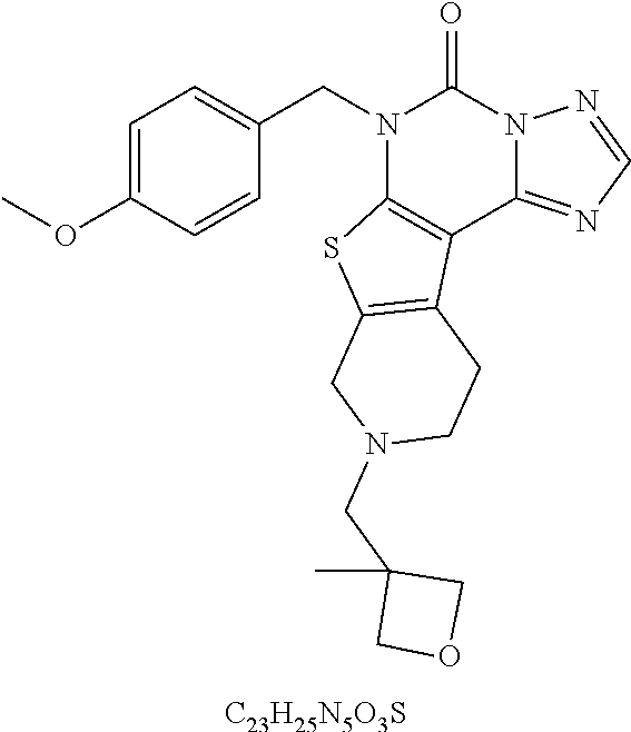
C1=C(OC)C=CC(CN2C3=C(C4=NC=NN4C2=O)C2=C(S3)CN(CC3(C)COC3)CC2)=C1.[C23H25N5O3S]
